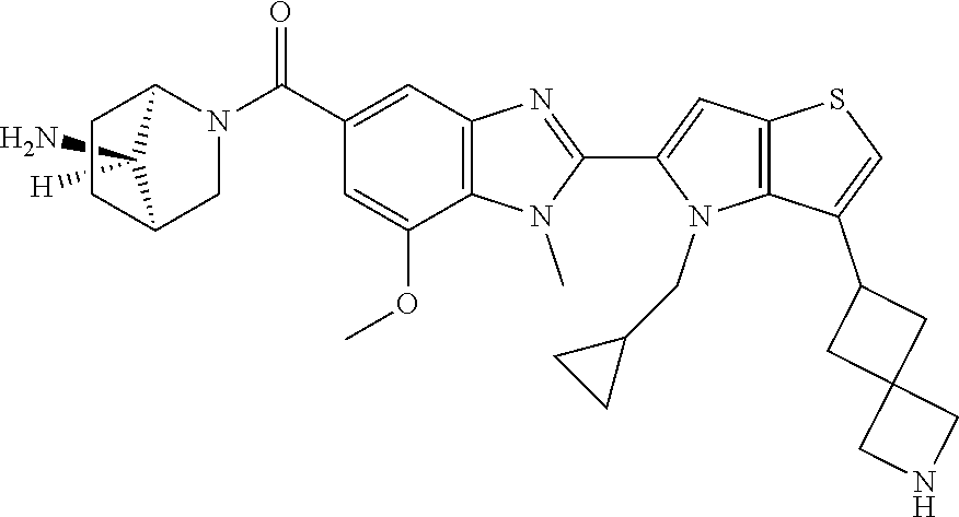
C1([H])(N)C2CCC1N(C(C1=CC3=C(C(OC)=C1)N(C)C(C1=CC4=C(N1CC1CC1)C(C1CC5(C1)CNC5)=CS4)=N3)=O)C2
